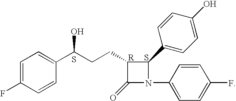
S.S.[R].C1=C(F)C=CC(C(CCC2C(=O)N(C3=CC=C(F)C=C3)C2C2=CC=C(O)C=C2)O)=C1
